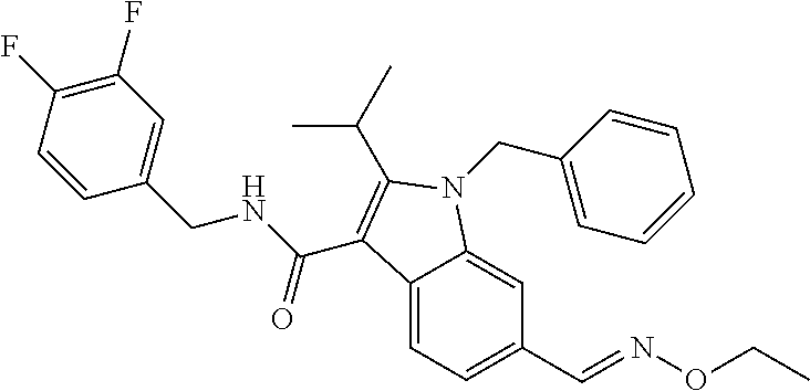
C12=CC=C(C=NOCC)C=C1N(CC1=CC=CC=C1)C(C(C)C)=C2C(NCC1=CC(F)=C(F)C=C1)=O
